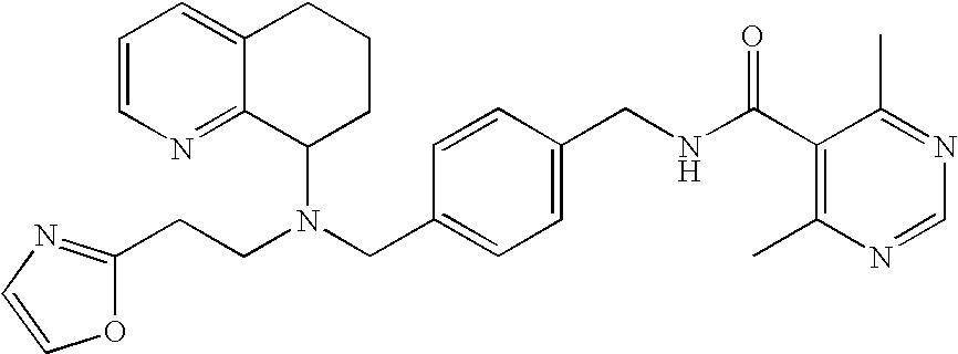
N(CC1=CC=C(CNC(C2=C(C)N=CN=C2C)=O)C=C1)(C1CCCC2=CC=CN=C12)CCC1=NC=CO1
